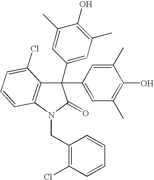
C12=C(N(CC3=C(Cl)C=CC=C3)C(=O)C1(C1=CC(C)=C(O)C(C)=C1)C1=CC(C)=C(O)C(C)=C1)C=CC=C2Cl
